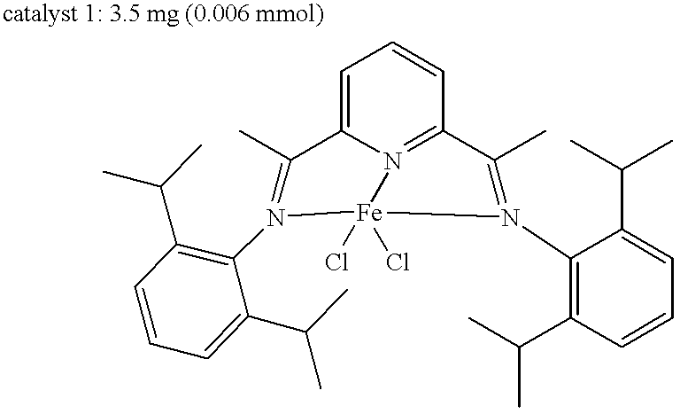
C1=C2N=C(C=C1)C(C)=N(C1=C(C(C)C)C=CC=C1C(C)C)[Fe](Cl)(Cl)N(C1=C(C(C)C)C=CC=C1C(C)C)=C2C
